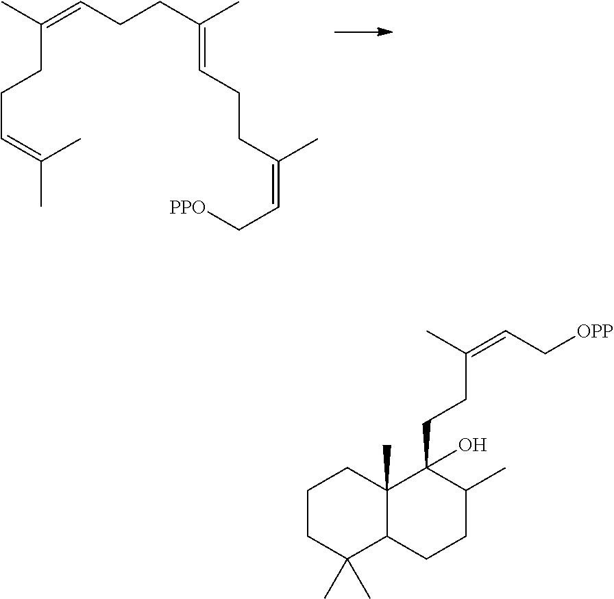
CC(=CCCC(C)=CCCC(=CC[PPO])C)CCC=C(C)C.C(CC1(O)C2(C)C(CCC1C)C(C)(C)CCC2)C(C)=CC[OPP]
